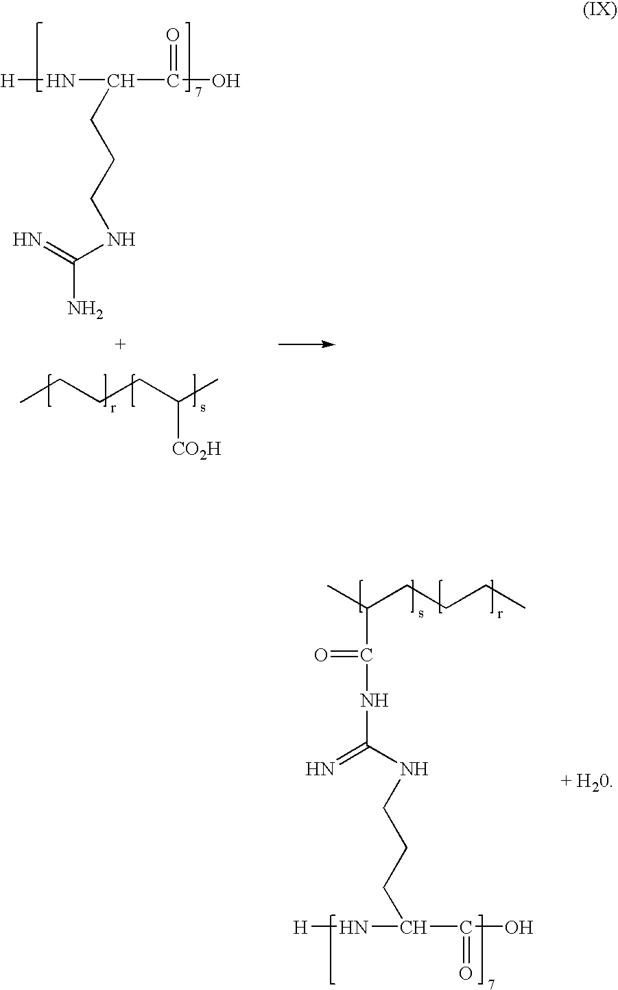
CC(CCCC)C(NC(NCCCC(C(O)=O)N[H])=N)=O.[H]NC(C(O)=O)CCCNC(=N)N.CCCCC(C)[CO2H]
